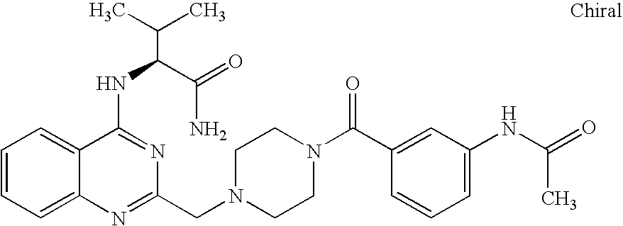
C1=CC=C2C(=C1)C(NC(C(N)=O)C(C)C)=NC(CN1CCN(C(C3=CC(NC(=O)C)=CC=C3)=O)CC1)=N2
